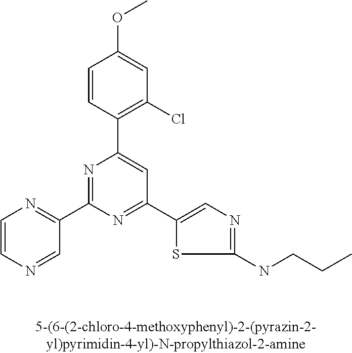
C1(C2=NC(C3=NC=CN=C3)=NC(C3=C(Cl)C=C(OC)C=C3)=C2)=CN=C(NCCC)S1
